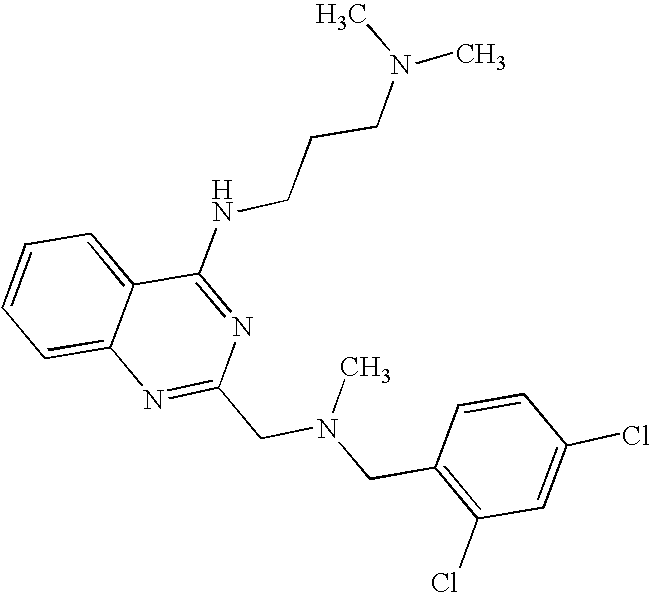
C1=CC=C2C(=C1)N=C(CN(CC1=C(Cl)C=C(Cl)C=C1)C)N=C2NCCCN(C)C
